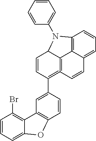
C1=CC=C2C(=C1Br)C1=C(C=CC(C3=C4=C5C(C=C3)N(C3=CC=CC=C3)C3=C5C(=CC=C3)C=C4)=C1)O2
